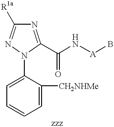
C1=C(N2C(C(N[A]B)=O)=NC([R1a])=N2)C([CH2NHMe])=CC=C1
